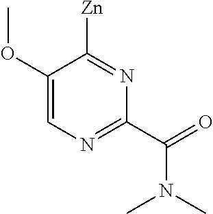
C1(OC)=CN=C(C(=O)N(C)C)N=C1[Zn]
